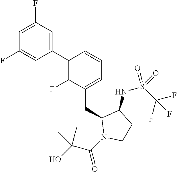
C1(C2=C(F)C(CC3N(C(C(O)(C)C)=O)CCC3NS(C(F)(F)F)(=O)=O)=CC=C2)=CC(F)=CC(F)=C1
